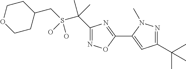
C(S(C(C)(C)C1=NOC(C2=CC(C(C)(C)C)=NN2C)=N1)(O)O)C1CCOCC1
